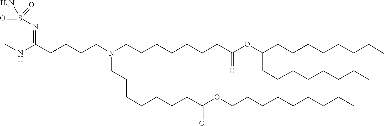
C(CC)CCCCCCOC(CCCCCCCN(CCCCCCCC(OC(CCCCCCCC)CCCCCCCC)=O)CCCCC(=NS(N)(=O)=O)NC)=O
